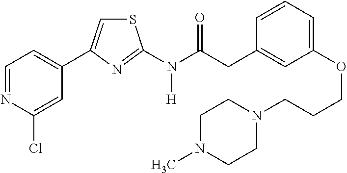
C1=NC(Cl)=CC(C2=CSC(N(C(CC3=CC(OCCCN4CCN(C)CC4)=CC=C3)=O)[H])=N2)=C1
